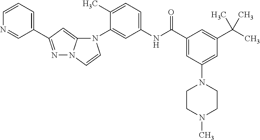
C1(C2=NN3C(=C2)N(C2=CC(NC(C4=CC(N5CCN(C)CC5)=CC(C(C)(C)C)=C4)=O)=CC=C2C)C=C3)=CC=CN=C1
